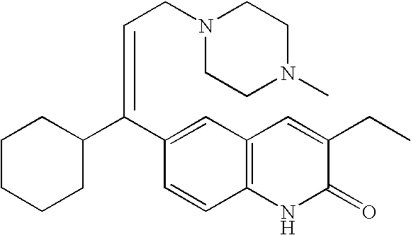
C1CCCC(C(C2=CC3=C(C=C2)NC(=O)C(CC)=C3)=CCN2CCN(C)CC2)C1
